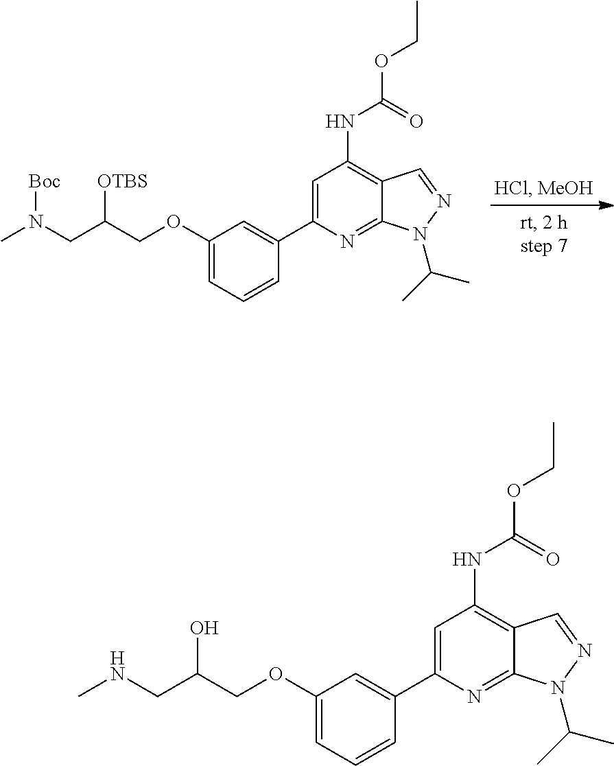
C1=C(C2=CC(OCC(CN(C)[Boc])[OTBS])=CC=C2)N=C2C(=C1NC(OCC)=O)C=NN2C(C)C.C1=C(C2=CC(OCC(CNC)O)=CC=C2)N=C2C(=C1NC(OCC)=O)C=NN2C(C)C
